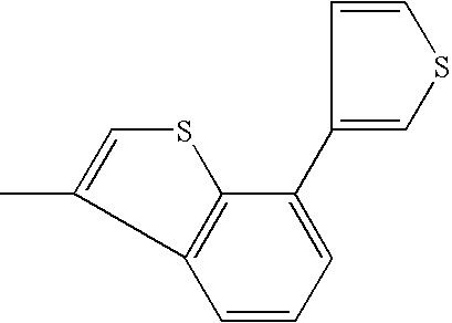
C1(C2=CC=CC3=C2SC=C3C)=CSC=C1
